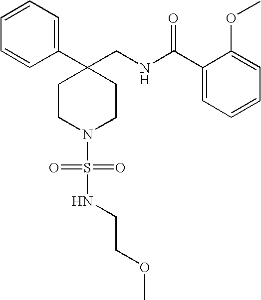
C1(C(NCC2(C3=CC=CC=C3)CCN(S(=O)(=O)NCCOC)CC2)=O)=CC=CC=C1OC
